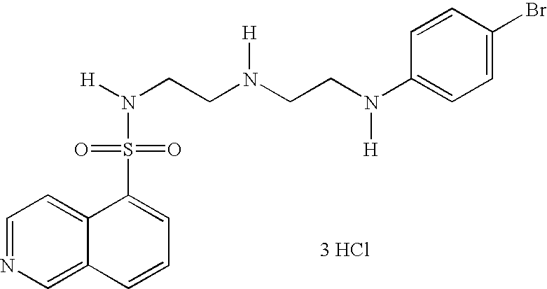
C1=NC=C2C(=C1)C(S(=O)(=O)N([H])CCN(CCN(C1=CC=C(Br)C=C1)[H])[H])=CC=C2.[3 HCl]
